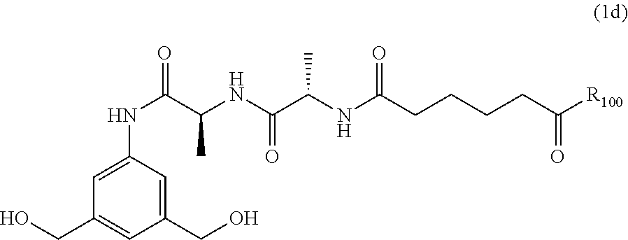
N(C(=O)C(NC(=O)C(NC(=O)CCCCC(=O)[R100])C)C)C1=CC(CO)=CC(CO)=C1
